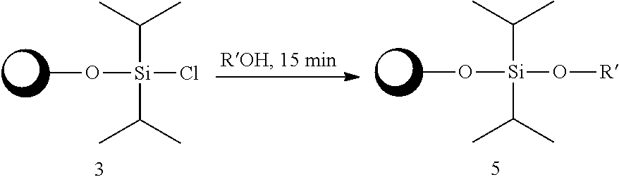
C([Si](C(C)C)(Cl)OC)(C)C.C([Si](C(C)C)(O[R])OC)(C)C
